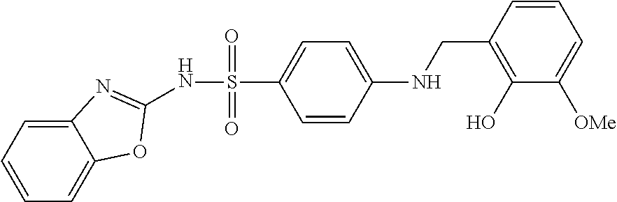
C12=CC=CC=C1OC(NS(=O)(=O)C1=CC=C(NCC3=C(O)C([OMe])=CC=C3)C=C1)=N2
